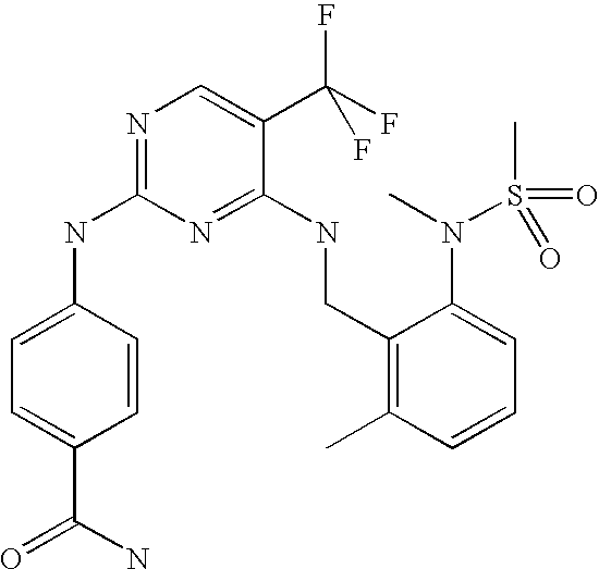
C1(CNC2=NC(NC3=CC=C(C(N)=O)C=C3)=NC=C2C(F)(F)F)=C(C)C=CC=C1N(S(C)(=O)=O)C
